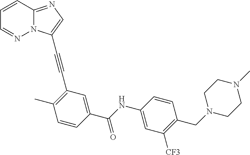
C1=CC2=NC=C(C#CC3=C(C)C=CC(C(NC4=CC([CF3])=C(CN5CCN(C)CC5)C=C4)=O)=C3)N2N=C1
